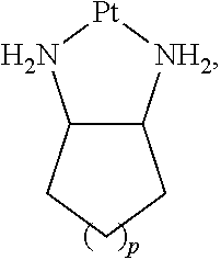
C12C([NH2][Pt]N1)CCC2
